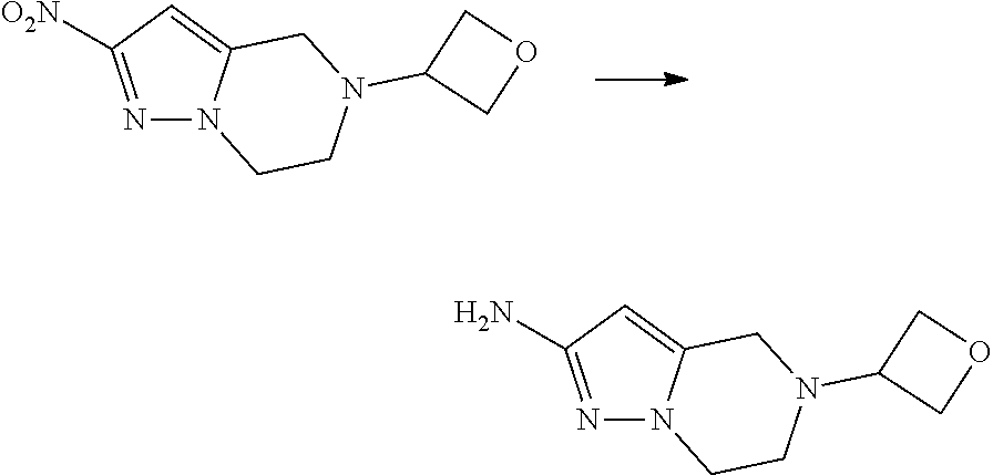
N1=C([O2N])C=C2N1CCN(C1COC1)C2.N1=C(N)C=C2N1CCN(C1COC1)C2
